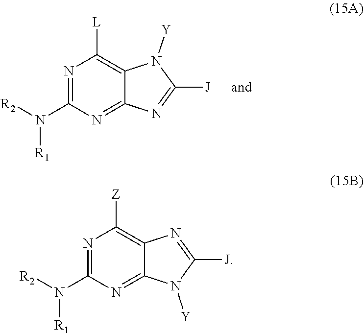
N1=C(N([R2])[R1])N=C2C(=C1[Z])N=C([J])N2[Y].N1=C(N([R2])[R1])N=C2C(=C1[L])N([Y])C([J])=N2
